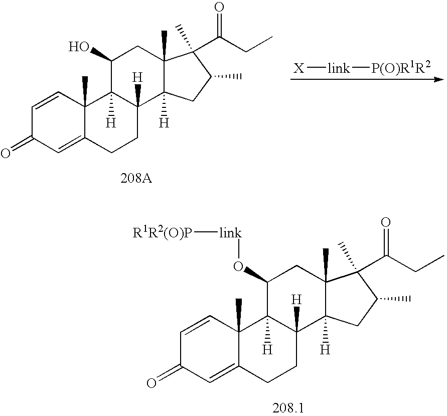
C1=CC2(C)C(=CC1=O)CCC1([H])C2([H])C(O)CC2(C)C1([H])CC(C)C2(C)C(=O)CC.[X][link][P(O)R1R2].C1=CC2(C)C(=CC1=O)CCC1([H])C2([H])C(O[link][R1R2(O)P])CC2(C)C1([H])CC(C)C2(C)C(=O)CC
